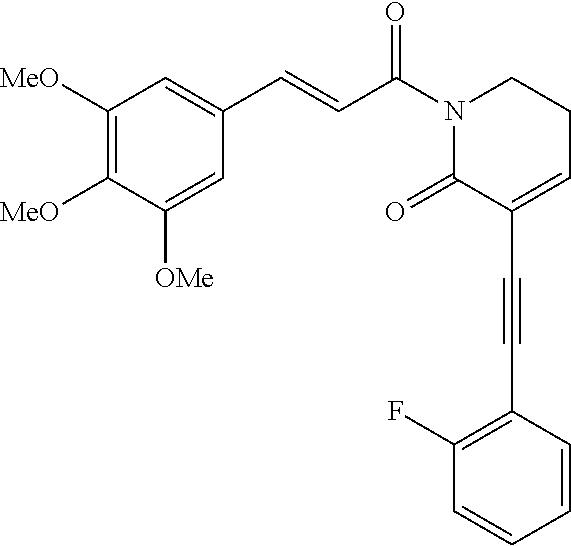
C1([MeO])=C([MeO])C([OMe])=CC(C=CC(N2C(=O)C(C#CC3=C(F)C=CC=C3)=CCC2)=O)=C1
